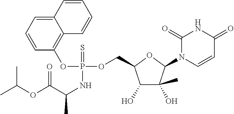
O(P(OC1=C2C(=CC=C1)C=CC=C2)(=S)NC(C(=O)OC(C)C)C)CC1C(O)C(O)(C)C(N2C=CC(=O)NC2=O)O1
